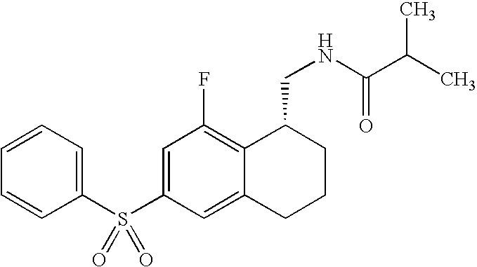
C1(S(C2=CC(F)=C3C(=C2)CCCC3CNC(C(C)C)=O)(=O)=O)=CC=CC=C1
